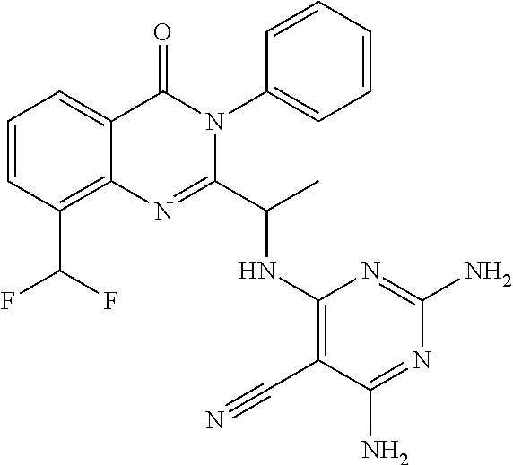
C1=CC(C(F)F)=C2C(=C1)C(=O)N(C1=CC=CC=C1)C(C(C)NC1=C(C#N)C(N)=NC(N)=N1)=N2
